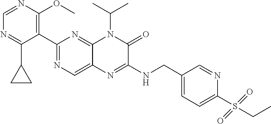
C1(C2=NC=C3C(=N2)N(C(C)C)C(=O)C(NCC2=CC=C(S(CC)(=O)=O)N=C2)=N3)=C(OC)N=CN=C1C1CC1
